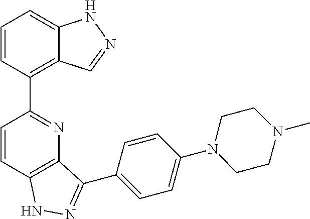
C1=CC(C2=NC3=C(C=C2)NN=C3C2=CC=C(N3CCN(C)CC3)C=C2)=C2C(=C1)NN=C2
